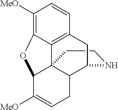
C1CNC2C3C14C1=C(C=CC([MeO])=C1OC4C([MeO])=CC3)C2
